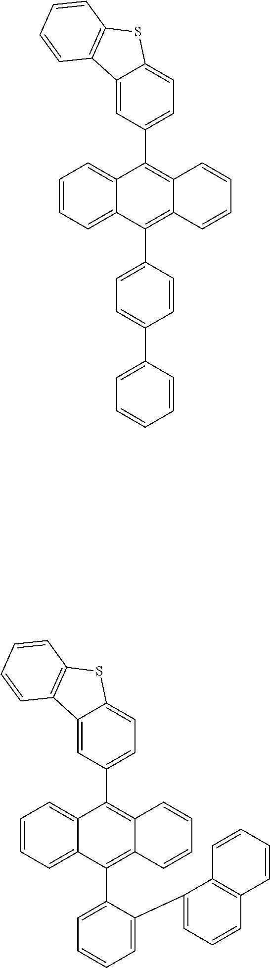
C1=CC=C2C(=C1)C(C1=CC=C3C(=C1)C1=C(S3)C=CC=C1)=C1C(=C2C2=CC=CC=C2C2=CC=CC3=C2C=CC=C3)C=CC=C1.C1=CC=C2C(=C1)C(C1=CC=C3C(=C1)C1=C(S3)C=CC=C1)=C1C(=C2C2=CC=C(C3=CC=CC=C3)C=C2)C=CC=C1
